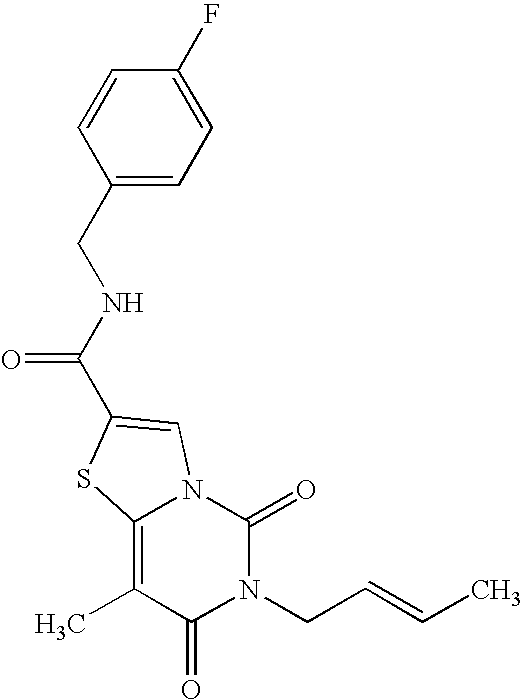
N1(CC=CC)C(=O)N2C(=C(C)C1=O)SC(C(NCC1=CC=C(F)C=C1)=O)=C2
